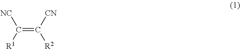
C(=C([CN])[R2])([R1])[NC]
